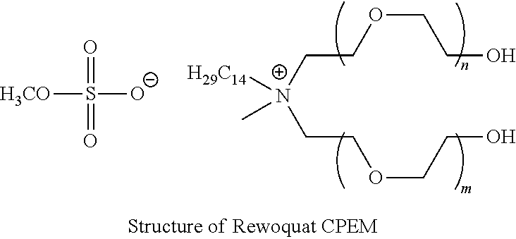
[H3CO]S([O-])(=O)=O.C(COCCO)[N+](CCOCCO)([H29C14])C
